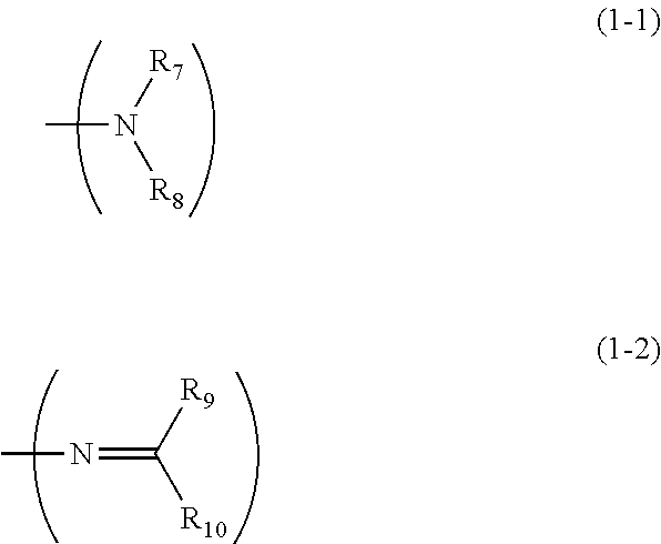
CN([R7])[R8].CN=C([R9])[R10]
